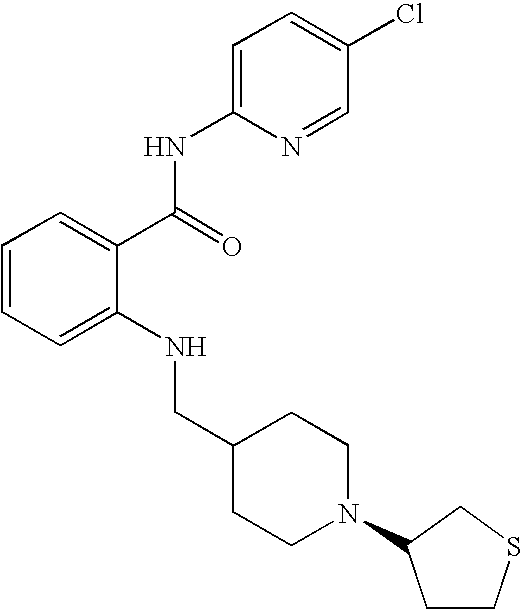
C1=CC=C(NCC2CCN(C3CCSC3)CC2)C(C(NC2=CC=C(Cl)C=N2)=O)=C1
